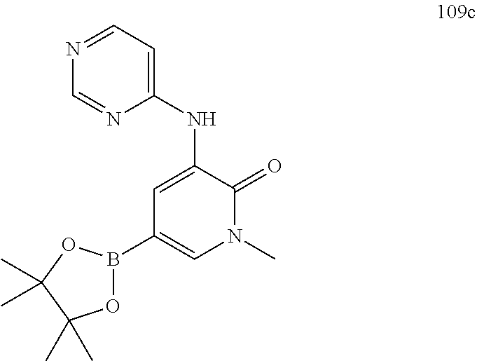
C1=NC(NC2=CC(B3OC(C)(C)C(C)(C)O3)=CN(C)C2=O)=CC=N1
